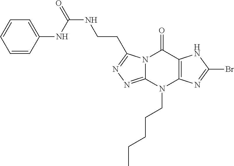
N12C(=NN=C1CCNC(=O)NC1=CC=CC=C1)N(CCCCC)C1=C(C2=O)NC(Br)=N1
